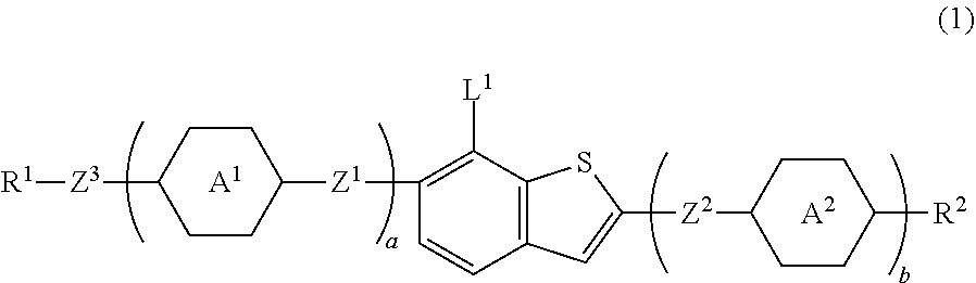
[R1][Z3]C1CCC([Z1]C2=C([L1])C3=C(C=C2)C=C([Z2]C2CCC([R2])CC2)S3)CC1.[A1].[A2]
